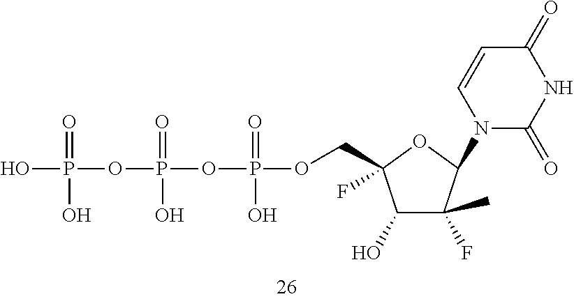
OP(OP(OP(OCC1(F)C(O)C(F)(C)C(N2C(=O)NC(=O)C=C2)O1)(=O)O)(=O)O)(O)=O
